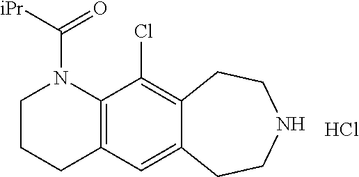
C1CCC2=C(N1C(=O)[iPr])C(Cl)=C1C(=C2)CCNCC1.Cl
